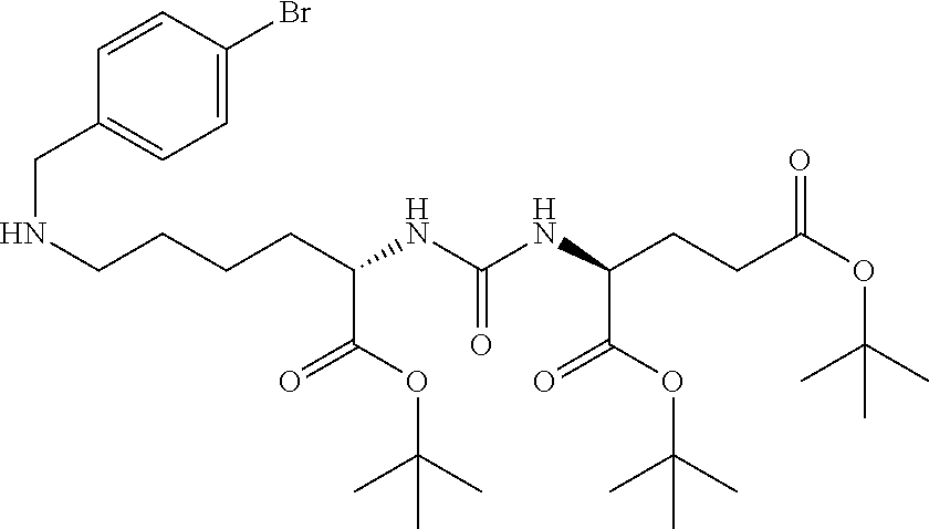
N(CCCCC(NC(NC(CCC(OC(C)(C)C)=O)C(OC(C)(C)C)=O)=O)C(OC(C)(C)C)=O)CC1=CC=C(Br)C=C1
